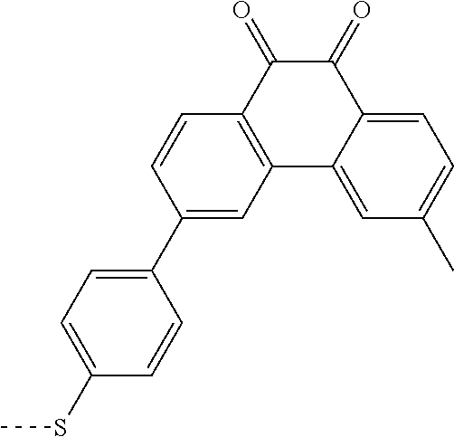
C1(C2=CC=C(SC)C=C2)=CC2=C(C=C1)C(=O)C(=O)C1=CC=C(C)C=C21
